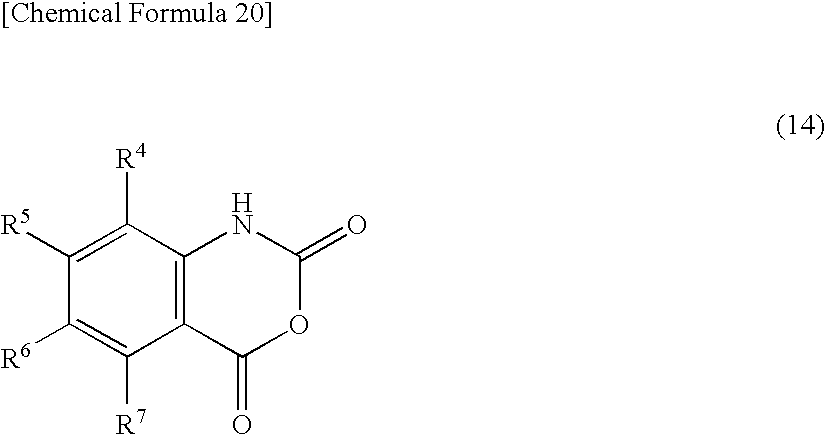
C1([R6])=C([R7])C2=C(C([R4])=C1[R5])NC(=O)OC2=O
